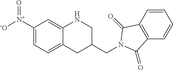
C12=CC([N+]([-O])=O)=CC=C1CC(CN1C(=O)C3=C(C=CC=C3)C1=O)CN2
